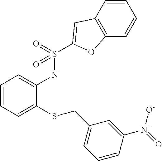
C1=CC=C(SCC2=CC=CC([N+](=O)[O-])=C2)C(NS(=O)(=O)C2=CC3=C(C=CC=C3)O2)=C1
